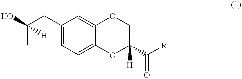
C(C)(CC1=CC=C2C(=C1)OCC(C([R])=O)([H])O2)([H])O
